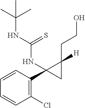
C1(Cl)=C(C2(NC(NC(C)(C)C)=S)CC2(CCO)[H])C=CC=C1
